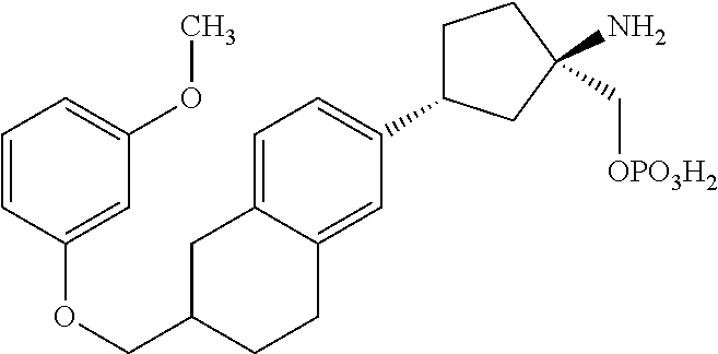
C1C(COC2=CC(OC)=CC=C2)CCC2=CC(C3CCC(C[OPO3H2])(N)C3)=CC=C12
